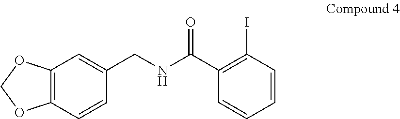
C12=C(C=CC(CNC(C3=C(I)C=CC=C3)=O)=C1)OCO2
